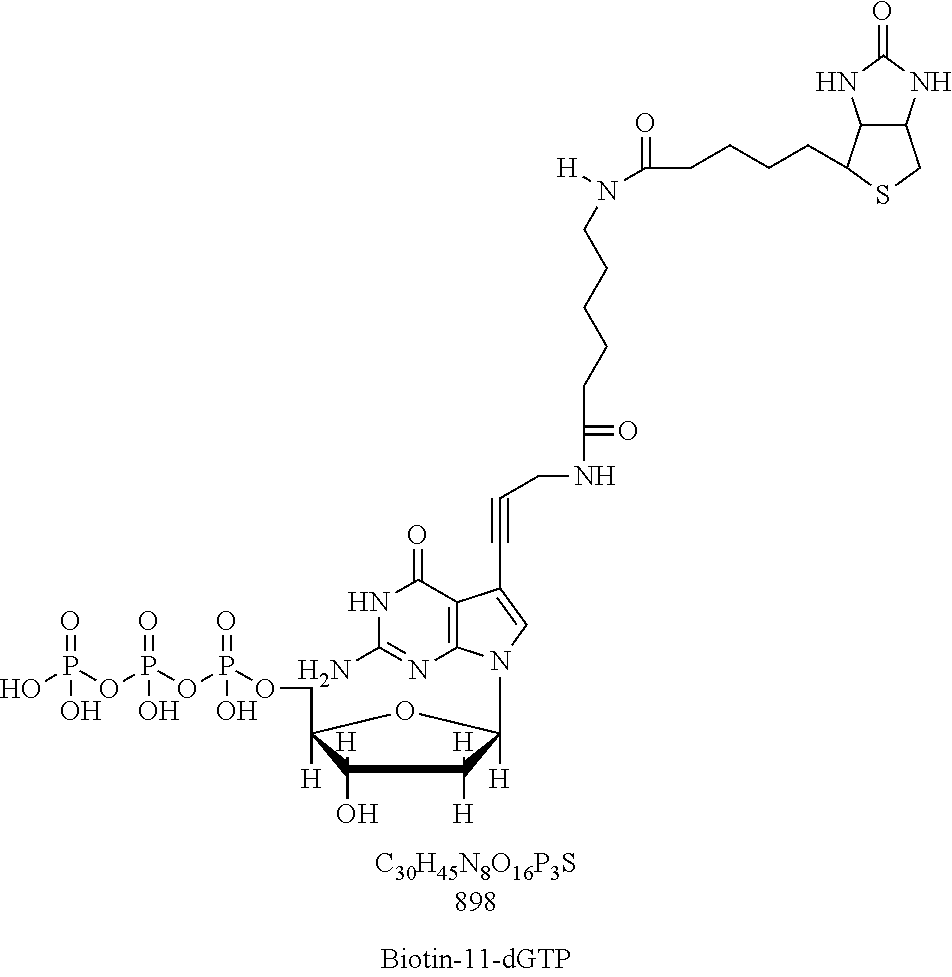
C1([H])(O)C(COP(OP(OP(O)(=O)O)(=O)O)(=O)O)([H])OC(N2C3=C(C(=O)NC(N)=N3)C(C#CCNC(CCCCCN([H])C(=O)CCCCC3C4C(CS3)NC(=O)N4)=O)=C2)([H])C1([H])[H]
